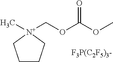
C1CC[N+](C)(COC(OC)=O)C1
